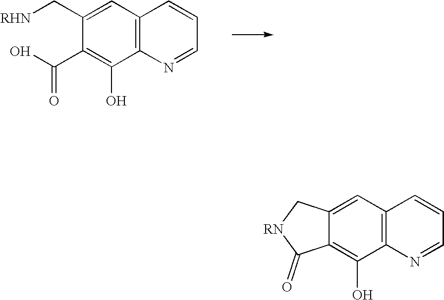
[RHN]CC1=CC2=C(C(O)=C1C(O)=O)N=CC=C2.C12=CC3=C(C(O)=C1C(=O)[RN]C2)N=CC=C3
